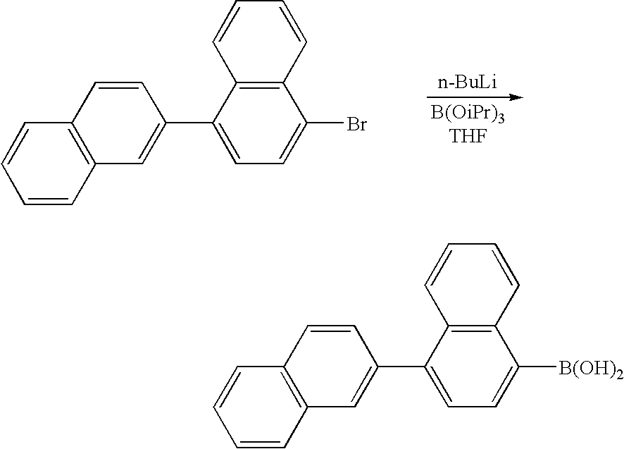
C1=CC2=C(C=C1)C=CC(C1=CC=C(Br)C3=C1C=CC=C3)=C2.[n-BuLi].C1=CC2=C(C=C1)C=CC(C1=CC=C([B(OH)2])C3=C1C=CC=C3)=C2
